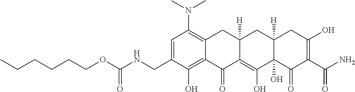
C1=C(CNC(OCCCCCC)=O)C(O)=C2C(=C1N(C)C)CC1([H])C(=C(O)C3(O)C([H])(C1)CC(O)=C(C(N)=O)C3=O)C2=O
